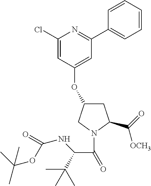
C1(Cl)=CC(OC2CC(C([OCH3])=O)N(C(C(NC(OC(C)(C)C)=O)C(C)(C)C)=O)C2)=CC(C2=CC=CC=C2)=N1
